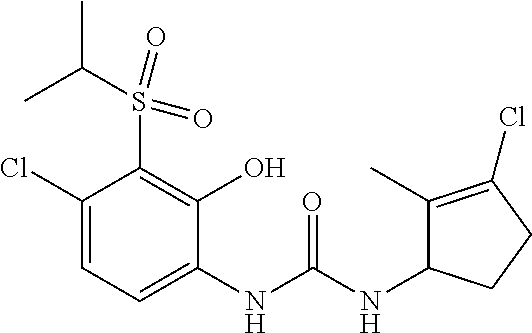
C1(Cl)=CC=C(NC(NC2C(C)=C(Cl)CC2)=O)C(O)=C1S(=O)(=O)C(C)C
